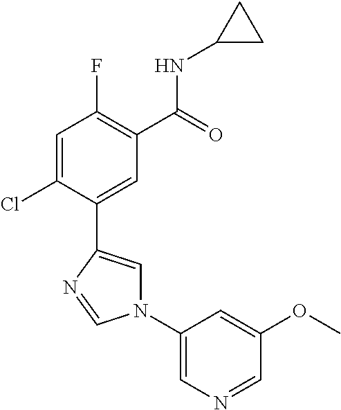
C1=C(Cl)C(C2=CN(C3=CN=CC(OC)=C3)C=N2)=CC(C(=O)NC2CC2)=C1F
